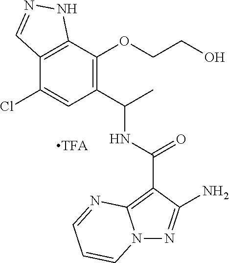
N12N=C(N)C(C(NC(C3=C(OCCO)C4=C(C(Cl)=C3)C=NN4)C)=O)=C1N=CC=C2
